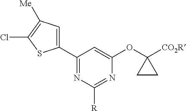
C1(C2=CC([Me])=C(Cl)S2)=NC([R])=NC(OC2([CO2R])CC2)=C1
